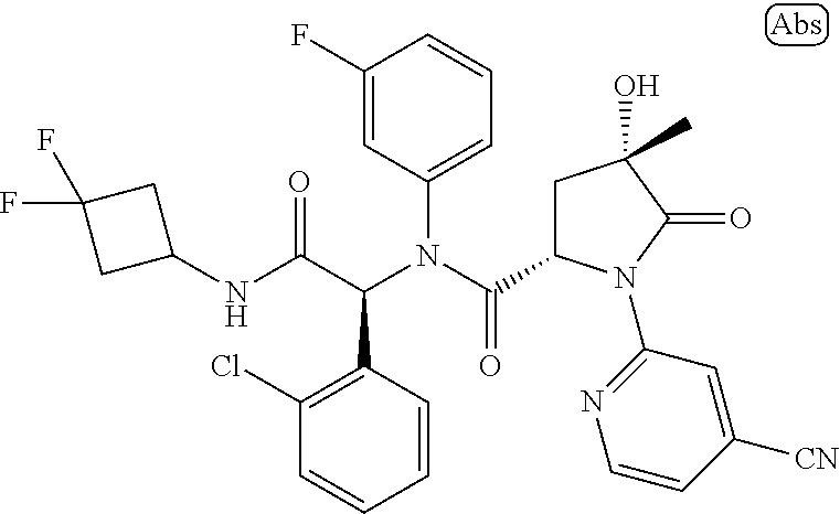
C1=CC(C(C(NC2CC(F)(F)C2)=O)N(C(=O)C2CC(O)(C)C(=O)N2C2=NC=CC([CN])=C2)C2=CC=CC(F)=C2)=C(Cl)C=C1
